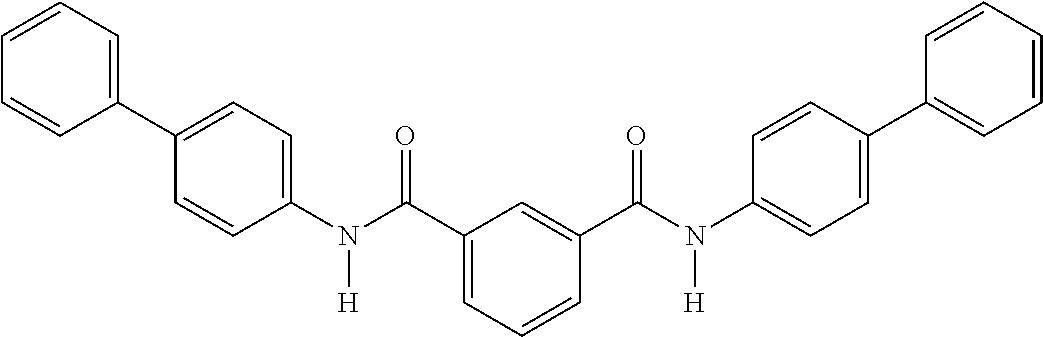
C1(C(N(C2=CC=C(C3=CC=CC=C3)C=C2)[H])=O)=CC=CC(C(N(C2=CC=C(C3=CC=CC=C3)C=C2)[H])=O)=C1
